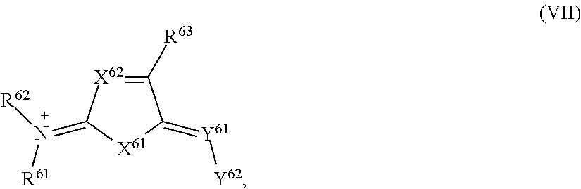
C1([R63])=[X62]C(=N([R62])[R61])[X61]C1=[Y61][Y62]
